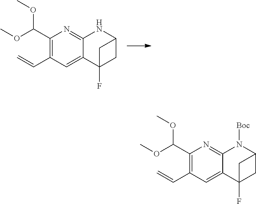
C1(C(OC)OC)=C(C=C)C=C2C(=N1)NC1CC2(F)C1.C1(C(OC)OC)=C(C=C)C=C2C(=N1)N([Boc])C1CC2(F)C1
